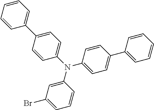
C1(N(C2=CC=C(C3=CC=CC=C3)C=C2)C2=CC=C(C3=CC=CC=C3)C=C2)=CC(Br)=CC=C1
